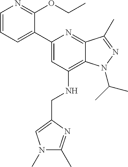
C1=CC=C(C2=CC(NCC3=CN(C)C(C)=N3)=C3C(=N2)C(C)=NN3C(C)C)C(OCC)=N1
